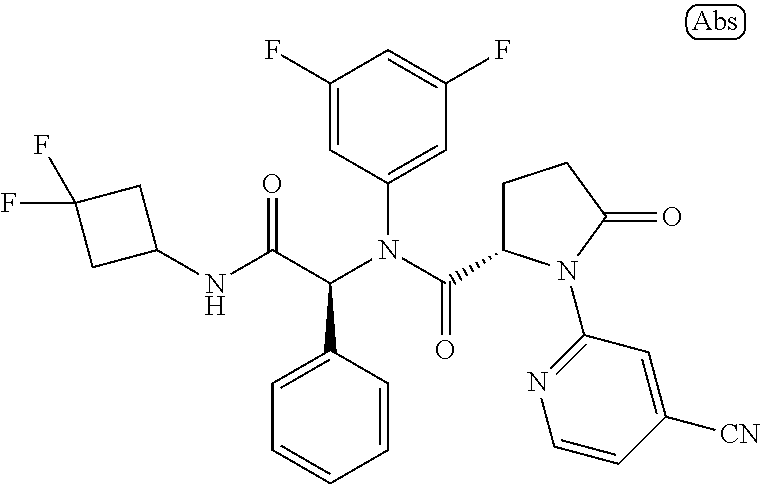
C1(F)=CC(N(C(=O)C2CCC(=O)N2C2=NC=CC([CN])=C2)C(C(NC2CC(F)(F)C2)=O)C2=CC=CC=C2)=CC(F)=C1
